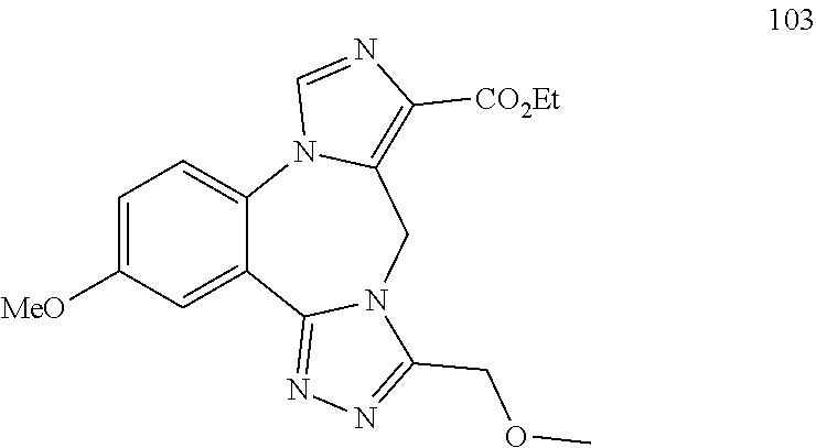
C1=C([MeO])C=C2C(=C1)N1C(=C([CO2Et])N=C1)CN1C2=NN=C1COC
